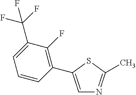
C1=C(C2=C(F)C(C(F)(F)F)=CC=C2)SC(C)=N1
